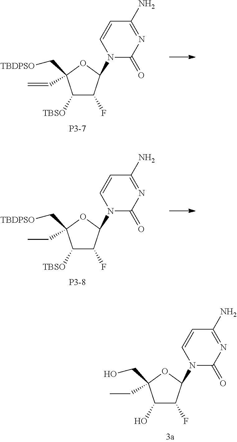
C1([TBSO])C(F)C(N2C(=O)N=C(N)C=C2)OC1(C[TBDPSO])C=C.C1([TBSO])C(F)C(N2C(=O)N=C(N)C=C2)OC1(C[TBDPSO])CC.C1(O)C(F)C(N2C(=O)N=C(N)C=C2)OC1(CO)CC
